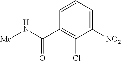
C1([NO2])=CC=CC(C(N[Me])=O)=C1Cl
